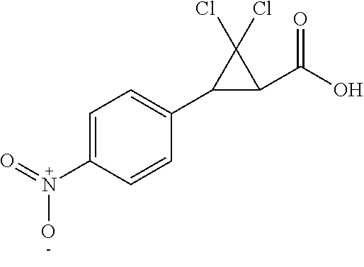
C1=C(N(=O)O)C=CC(C2C(C(O)=O)C2(Cl)Cl)=C1
